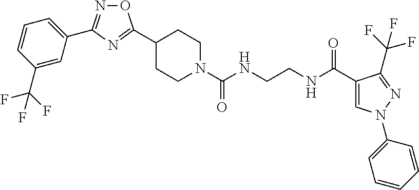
C1(C2=NC(C3=CC=CC(C(F)(F)F)=C3)=NO2)CCN(C(NCCNC(C2=CN(C3=CC=CC=C3)N=C2C(F)(F)F)=O)=O)CC1
